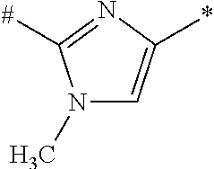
N1(C)C=C(*)N=C1[#]
